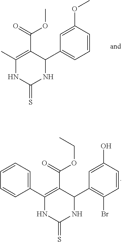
C1(C)=C(C(=O)OC)C(C2=CC=CC(OC)=C2)NC(=S)N1.C1(C2=CC=CC=C2)=C(C(=O)OCC)C(C2=C(Br)C=CC(O)=C2)NC(=S)N1
